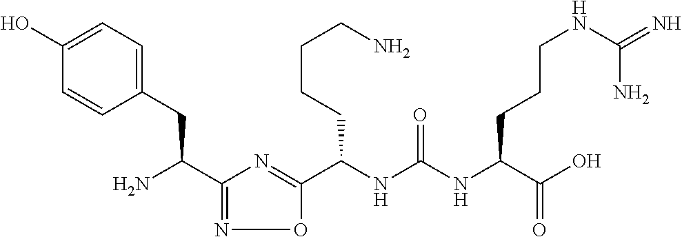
C1(C(N)CC2=CC=C(O)C=C2)=NOC(C(NC(=O)NC(C(O)=O)CCCNC(=N)N)CCCCN)=N1
